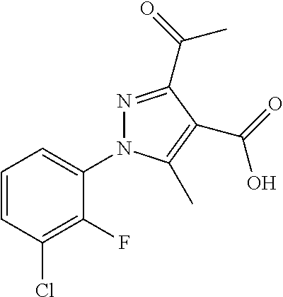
C1=CC(Cl)=C(F)C(N2N=C(C(=O)C)C(C(=O)O)=C2C)=C1
